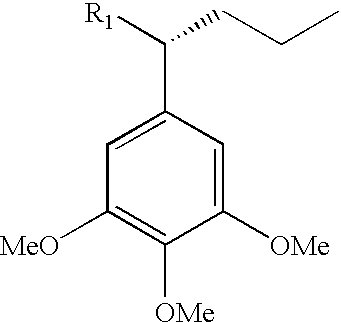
C1=C(C([R1])CCC)C=C([OMe])C([OMe])=C1[MeO]
